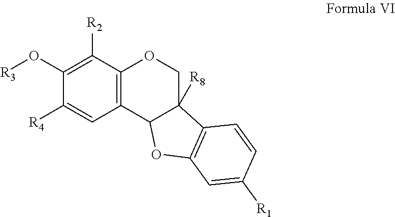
C1(O[R3])=C([R2])C2=C(C=C1[R4])C1C([R8])(CO2)C2=C(O1)C=C([R1])C=C2
